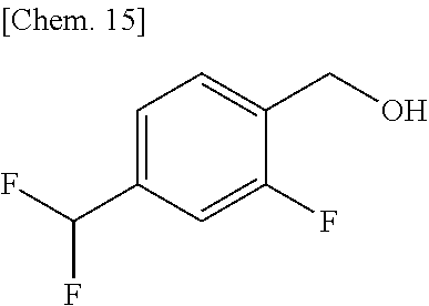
C1=C(C(F)F)C=C(F)C(CO)=C1
